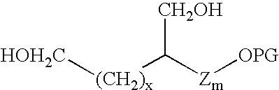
[CH2OH]C([Zm][OPG])[(CH2)x][CH2OH]
